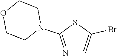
O1CCN(C2=NC=C(Br)S2)CC1
